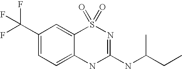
C1(C(F)(F)F)=CC=C2C(=C1)S(=O)(=O)N=C(NC(CC)C)N2
